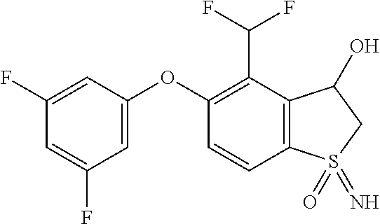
C1(F)=CC(OC2=C(C(F)F)C3=C(C=C2)S(=O)(=N)CC3O)=CC(F)=C1
